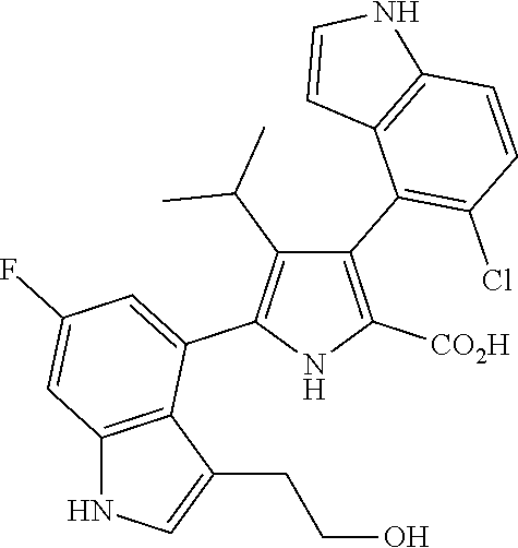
C1(C2=C(Cl)C=CC3=C2C=CN3)=C([CO2H])NC(C2=CC(F)=CC3=C2C(CCO)=CN3)=C1C(C)C
